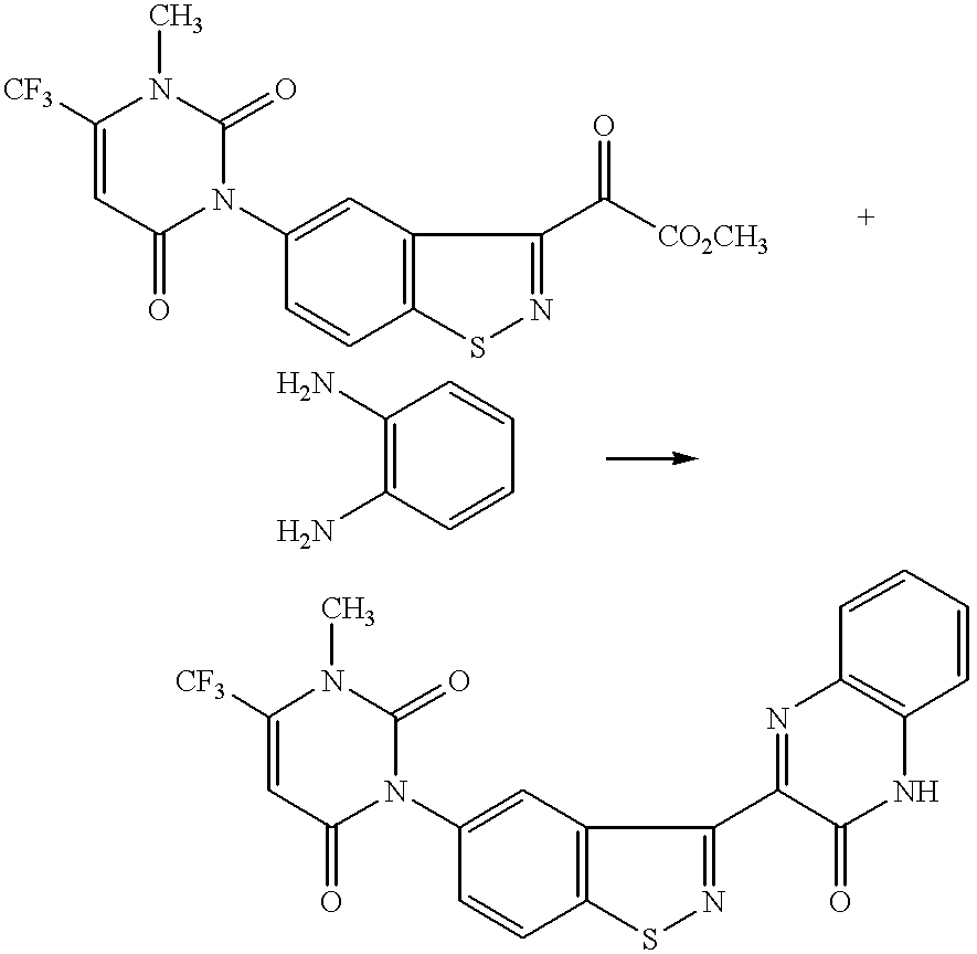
C1([CF3])=CC(=O)N(C2=CC3=C(C=C2)SN=C3C([CO2CH3])=O)C(=O)N1C.C1(N)=C(N)C=CC=C1.C1([CF3])=CC(=O)N(C2=CC3=C(C=C2)SN=C3C2=NC3=C(NC2=O)C=CC=C3)C(=O)N1C
